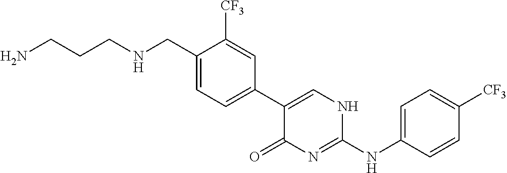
C1(CNCCCN)=CC=C(C2=CNC(NC3=CC=C([CF3])C=C3)=NC2=O)C=C1[CF3]
